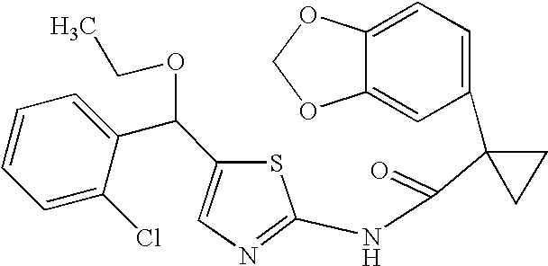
C1=C2C(=CC(C3(C(=O)NC4=NC=C(C(C5=CC=CC=C5Cl)OCC)S4)CC3)=C1)OCO2
